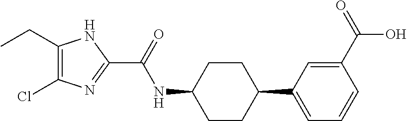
C1(CC)=C(Cl)N=C(C(=O)NC2CCC(C3=CC=CC(C(O)=O)=C3)CC2)N1
